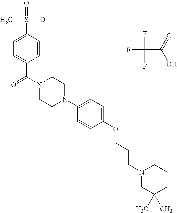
C1=C(C(N2CCN(C3=CC=C(OCCCN4CC(C)(C)CCC4)C=C3)CC2)=O)C=CC(S(=O)(=O)C)=C1.FC(F)(C(O)=O)F
